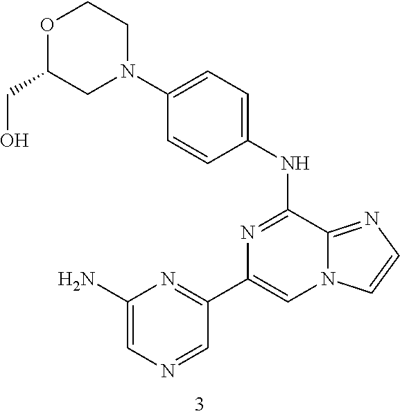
C1(NC2=NC(C3=NC(N)=CN=C3)=CN3C2=NC=C3)=CC=C(N2CCOC(CO)C2)C=C1
